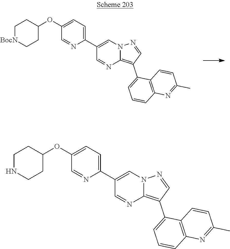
C1[BocN]CCC(OC2=CC=C(C3=CN4C(=C(C5=CC=CC6=C5C=CC(C)=N6)C=N4)N=C3)N=C2)C1.C1NCCC(OC2=CC=C(C3=CN4C(=C(C5=CC=CC6=C5C=CC(C)=N6)C=N4)N=C3)N=C2)C1
